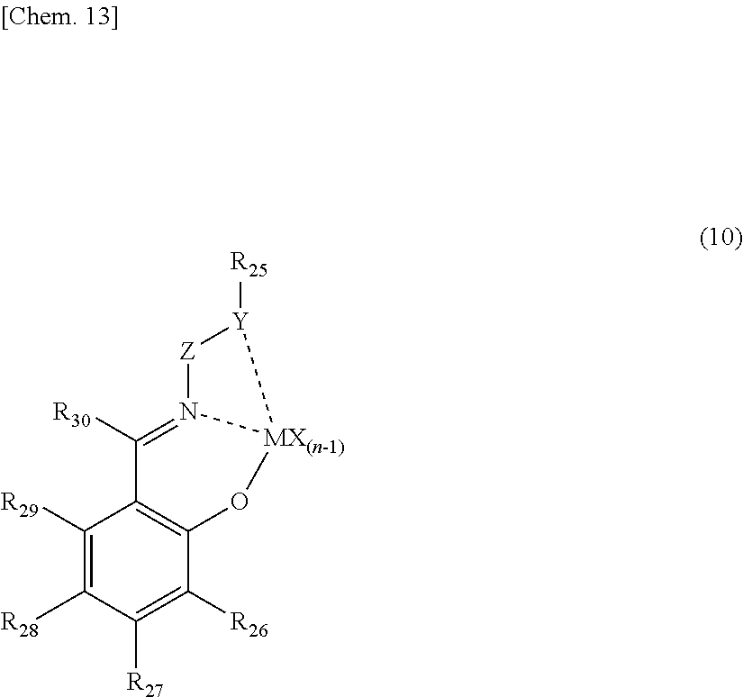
C1([R29])=C([R28])C([R27])=C([R26])C2=C1C([R30])=N1[MX(n-1)](O2)[Y]([R25])[Z]1
